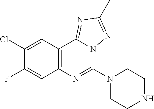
C12=C(C3=NC(C)=NN3C(N3CCNCC3)=N1)C=C(Cl)C(F)=C2
